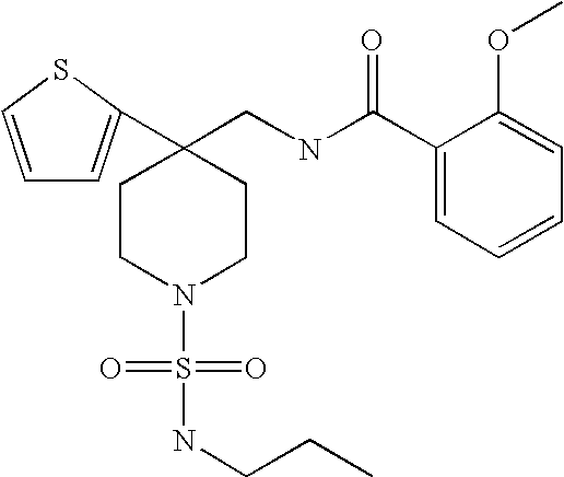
C1=CSC(C2(CNC(C3=CC=CC=C3OC)=O)CCN(S(=O)(=O)NCCC)CC2)=C1
